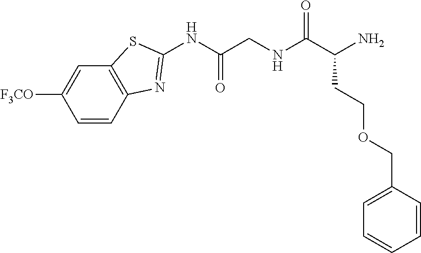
C12=C(C=CC([F3CO])=C1)N=C(NC(CNC(C(N)CCOCC1=CC=CC=C1)=O)=O)S2
